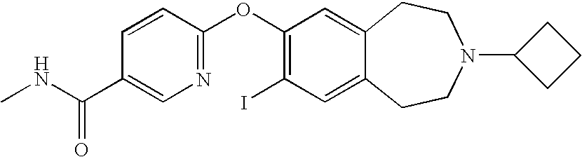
C1(C(NC)=O)=CN=C(OC2=C(I)C=C3C(=C2)CCN(C2CCC2)CC3)C=C1
